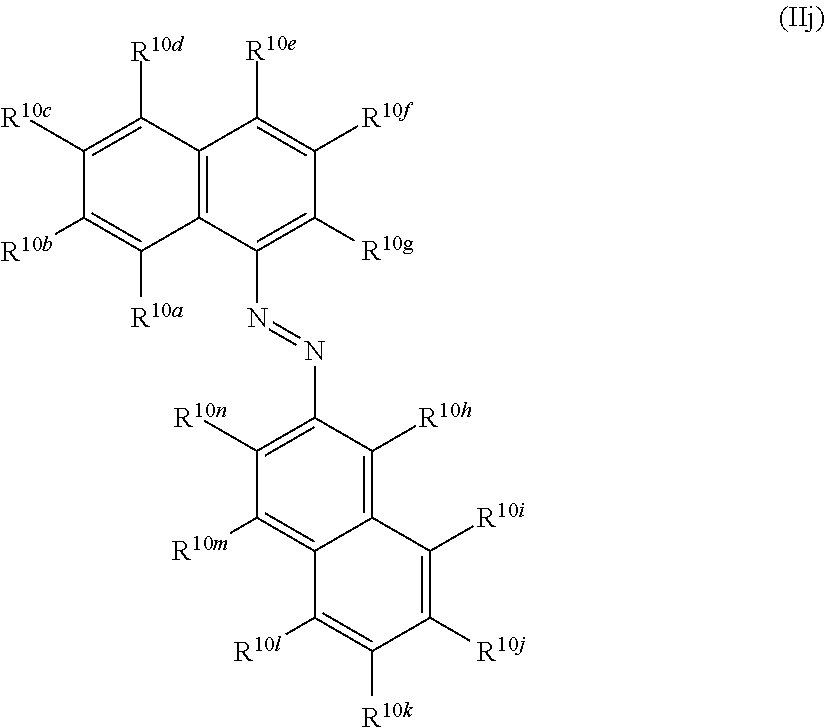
C12=C(C(N=NC3=C([R10n])C([R10m])=C4C(=C3[R10h])C([R10i])=C([R10j])C([R10k])=C4[R10l])=C([R10g])C([R10f])=C1[R10e])C([R10a])=C([R10b])C([R10c])=C2[R10d]
